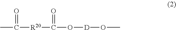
CC([R20]C(=O)O[D]OC)=O
